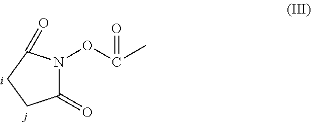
C1(=O)N(OC(C)=O)C(=O)CC1
